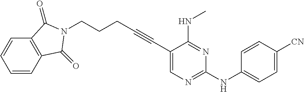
C1=CC2=C(C=C1)C(=O)N(CCCC#CC1=CN=C(NC3=CC=C([CN])C=C3)N=C1NC)C2=O
